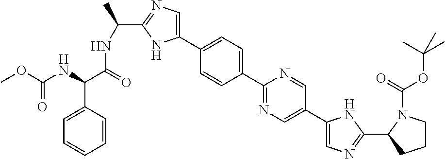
C1(C2=CC=C(C3=CN=C(C(NC(C(C4=CC=CC=C4)NC(=O)OC)=O)C)N3)C=C2)=NC=C(C2=CN=C(C3CCCN3C(=O)OC(C)(C)C)N2)C=N1
